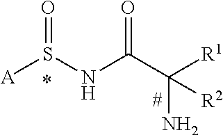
[A]S(NC(C([R1])(N)[R2])=O)=O
